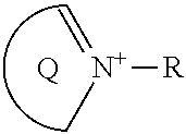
[N+]([R])(C)=C.[Q]
